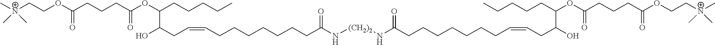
O(C(CCCC(=O)OC(C(O)CC=CCCCCCCCC(N[(CH2)2]NC(CCCCCCCC=CCC(O)C(CCCCC)OC(CCCC(OCC[N+](C)(C)C)=O)=O)=O)=O)CCCCC)=O)CC[N+](C)(C)C
